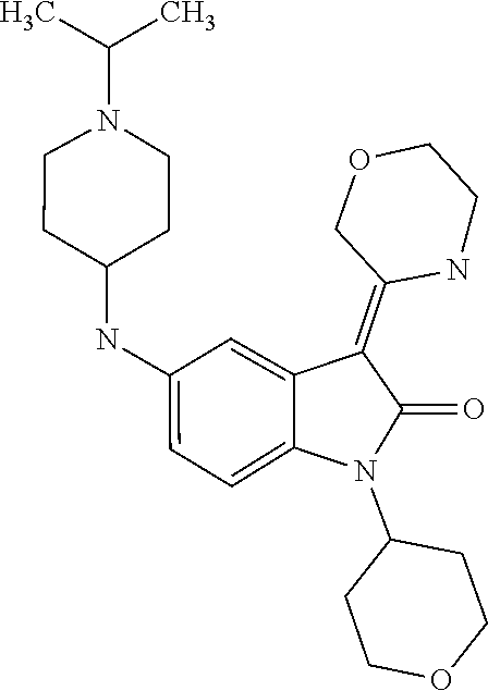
C1(NC2CCN(C(C)C)CC2)=CC=C2C(=C1)C(=C1COCCN1)C(=O)N2C1CCOCC1
